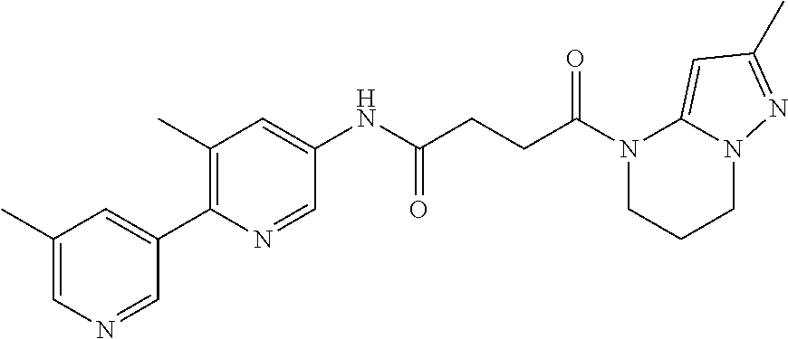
N1(C(CCC(NC2=CC(C)=C(C3=CC(C)=CN=C3)N=C2)=O)=O)CCCN2C1=CC(C)=N2
